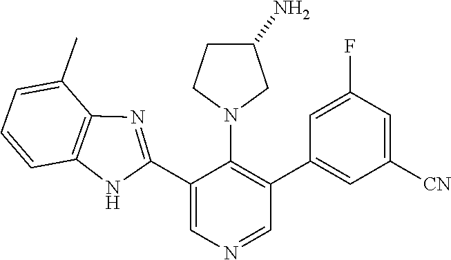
C1(C2=NC3=C(N2)C=CC=C3C)=CN=CC(C2=CC([CN])=CC(F)=C2)=C1N1CC(N)CC1
